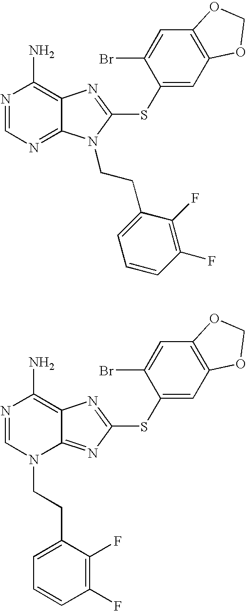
N1=CN=C2C(=C1N)N=C(SC1=CC3=C(C=C1Br)OCO3)N2CCC1=CC=CC(F)=C1F.N1=CN(CCC2=CC=CC(F)=C2F)C2=NC(SC3=CC4=C(C=C3Br)OCO4)=NC2=C1N
